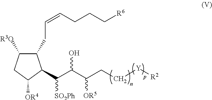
C1([R3O])CC([OR4])C(C(C(C([OR5])CC[Y][R2])O)[SO2Ph])C1CC=CCCC[R6]
